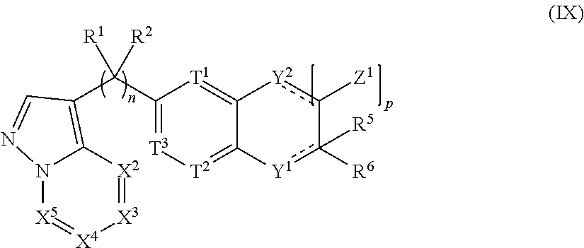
[X3]1=[X2]C2=C(C(C3=[T3][T2]=C4C(=[T1]3)[Y2]c([Z1])-c([R6])([R5])[Y1]4)([R2])[R1])C=NN2[X5]=[X4]1
